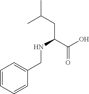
C(C(C(O)=O)NCC1=CC=CC=C1)C(C)C
